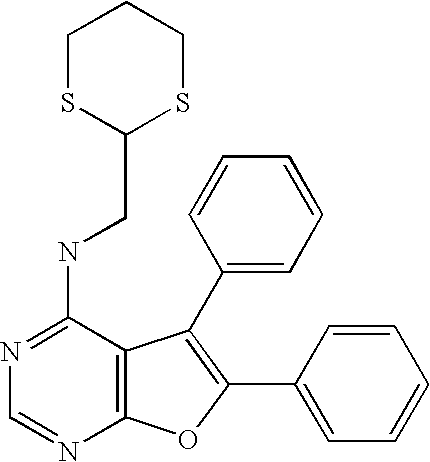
N1=C(NCC2SCCCS2)C2=C(N=C1)OC(C1=CC=CC=C1)=C2C1=CC=CC=C1
